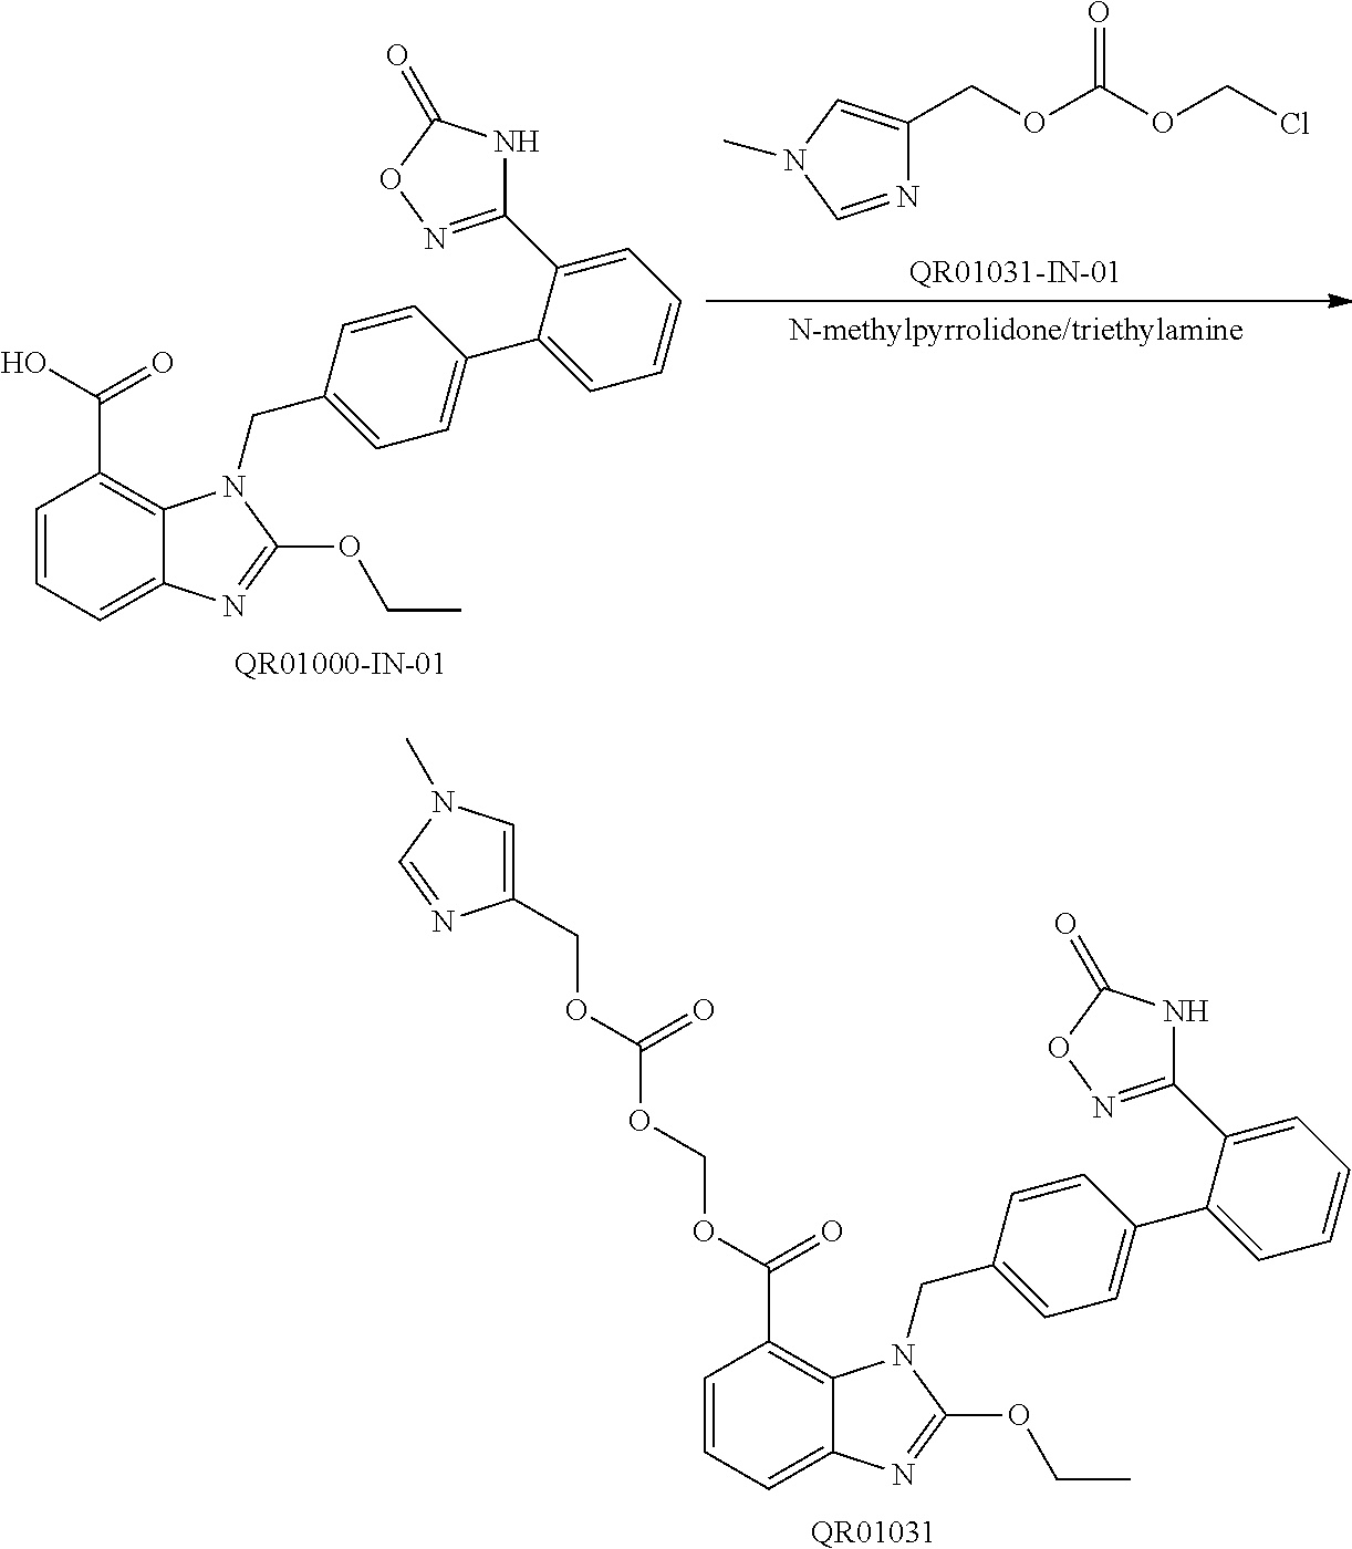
C(OC(OCCl)=O)C1=CN(C)C=N1.C1=CC=C2C(=C1C(O)=O)N(CC1=CC=C(C3=CC=CC=C3C3=NOC(=O)N3)C=C1)C(OCC)=N2.C1=CC=C2C(=C1C(=O)OCOC(OCC1=CN(C)C=N1)=O)N(CC1=CC=C(C3=CC=CC=C3C3=NOC(=O)N3)C=C1)C(OCC)=N2.[QR01031]
